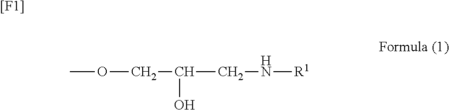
COCC(CN[R1])O.[[F1]]
